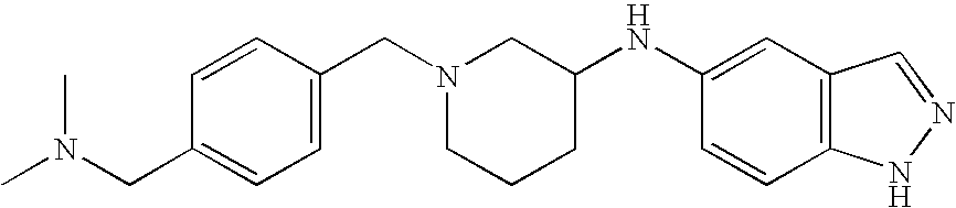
C1=CC(CN2CCCC(NC3=CC4=C(C=C3)NN=C4)C2)=CC=C1CN(C)C
